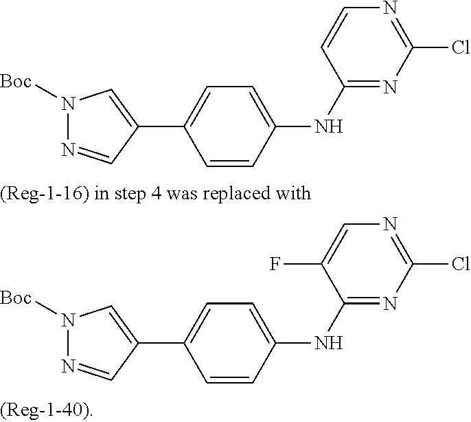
C1=CC(NC2=NC(Cl)=NC=C2)=CC=C1C1=CN([Boc])N=C1.C1=CC(NC2=NC(Cl)=NC=C2F)=CC=C1C1=CN([Boc])N=C1
